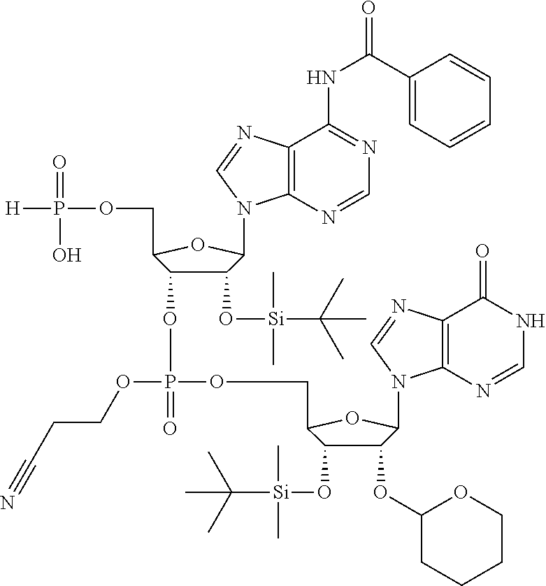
C1(O[Si](C)(C)C(C)(C)C)C(OP(OCCC#N)(OCC2C(O[Si](C)(C)C(C)(C)C)C(OC3CCCCO3)C(N3C4=C(N=C3)C(=O)NC=N4)O2)=O)C(COP([H])(=O)O)OC1N1C2=C(C(NC(C3=CC=CC=C3)=O)=NC=N2)N=C1
